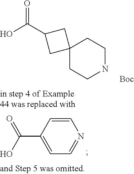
OC(=O)C1CC2(CCNCC2)C1.[Boc].C1=CC(C(O)=O)=CC=N1
